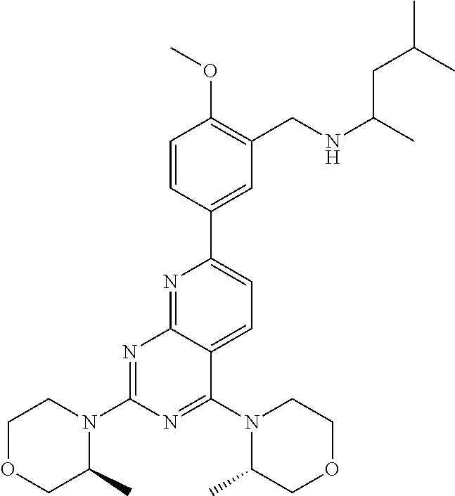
C1=CC(C2=CC=C3C(=N2)N=C(N2CCOCC2C)N=C3N2C(C)COCC2)=CC(CNC(C)CC(C)C)=C1OC
